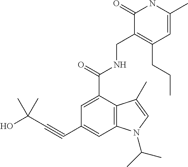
C(C1=CC2=C(C(C(=O)NCC3=C(CCC)C=C(C)NC3=O)=C1)C(C)=CN2C(C)C)#CC(O)(C)C
